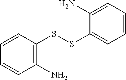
C1=CC(SSC2=CC=CC=C2N)=C(N)C=C1
